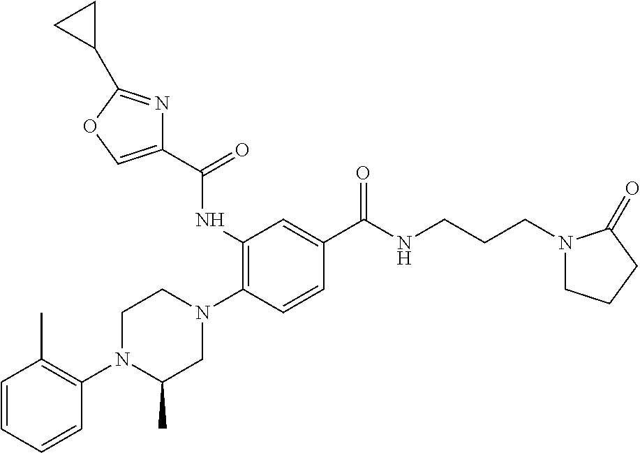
C1(N2C(C)CN(C3=C(NC(C4=COC(C5CC5)=N4)=O)C=C(C(NCCCN4CCCC4=O)=O)C=C3)CC2)=C(C)C=CC=C1
